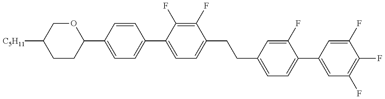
C1CC(C2=CC=C(C3=CC=C(CCC4=CC=C(C5=CC(F)=C(F)C(F)=C5)C(F)=C4)C(F)=C3F)C=C2)OCC1[C5H11]
